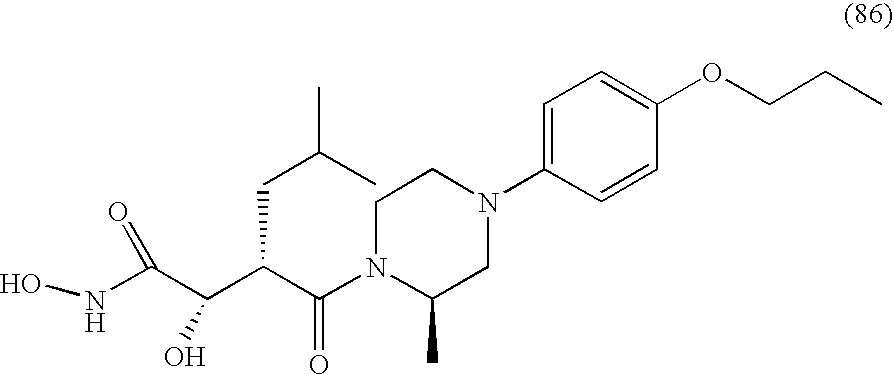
ONC(C(C(C(N1C(C)CN(C2=CC=C(OCCC)C=C2)CC1)=O)CC(C)C)O)=O
